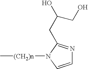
C1=CN([(CH2)n]C)C(CC(O)CO)=N1
